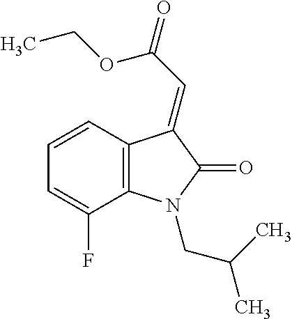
C1=CC2=C(C(F)=C1)N(CC(C)C)C(=O)C2=CC(=O)OCC
